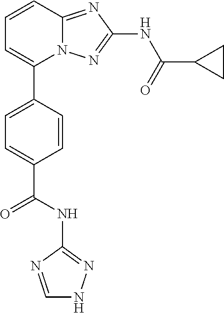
C1=CC2=NC(NC(=O)C3CC3)=NN2C(C2=CC=C(C(=O)NC3=NNC=N3)C=C2)=C1
